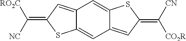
C12=CC(=C([NC])[RO2C])SC1=CC1=CC(=C([CN])[CO2R])SC1=C2
